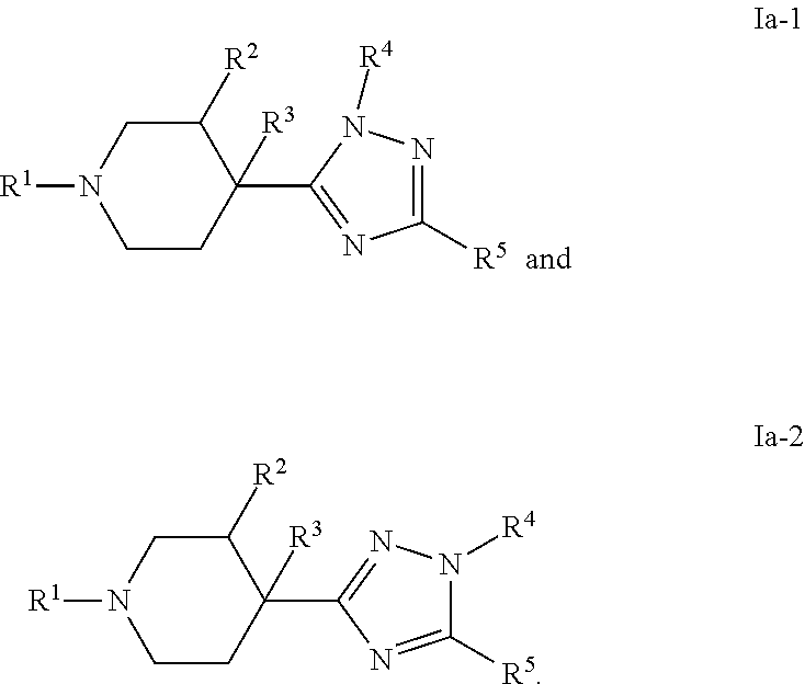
C1CC(C2=NC([R5])=NN2[R4])([R3])C([R2])CN1[R1].C1CC(C2=NN([R4])C([R5])=N2)([R3])C([R2])CN1[R1]
